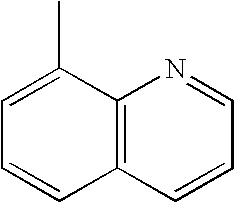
C1=C(C)C2=C(C=C1)C=CC=N2
